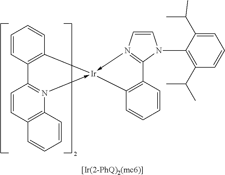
C1=CC2=C(C=C1)[Ir]1(-N3=C2C=CC2=C3C=CC=C2)-N2=C(N(C3=C(C(C)C)C=CC=C3C(C)C)C=C2)C2=C1C=CC=C2
